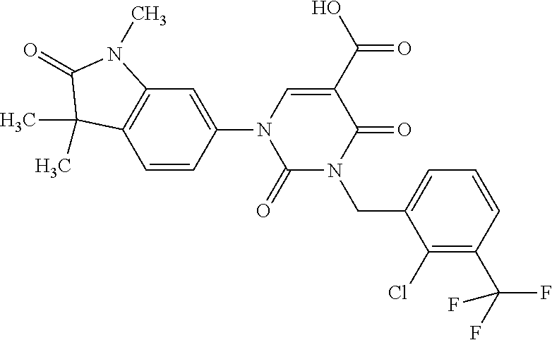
C12=C(C=C(N3C=C(C(O)=O)C(=O)N(CC4=CC=CC(C(F)(F)F)=C4Cl)C3=O)C=C1)N(C)C(=O)C2(C)C
